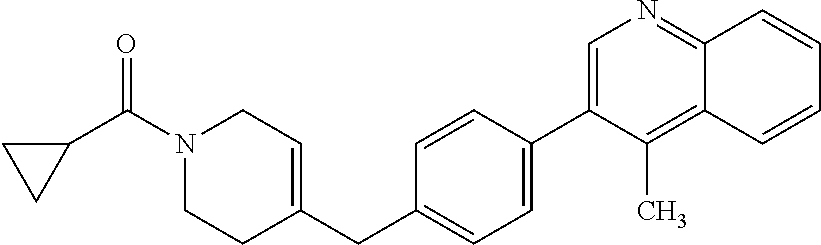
C1(C2=CC=C(CC3=CCN(C(C4CC4)=O)CC3)C=C2)=CN=C2C(=C1C)C=CC=C2
